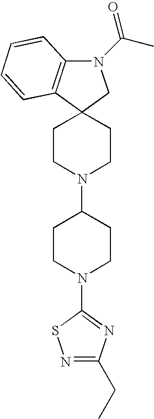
C12(CCN(C3CCN(C4=NC(CC)=NS4)CC3)CC1)CN(C(C)=O)C1=C2C=CC=C1
